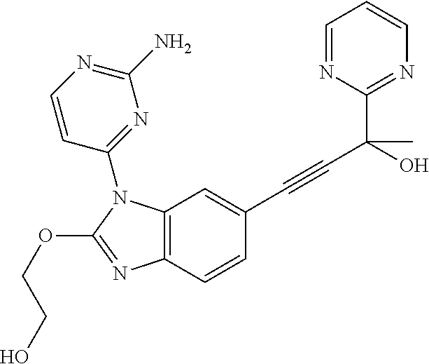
C1(C(C#CC2=CC3=C(C=C2)N=C(OCCO)N3C2=NC(N)=NC=C2)(O)C)=NC=CC=N1
